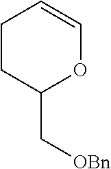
C1CC(C[OBn])OC=C1
